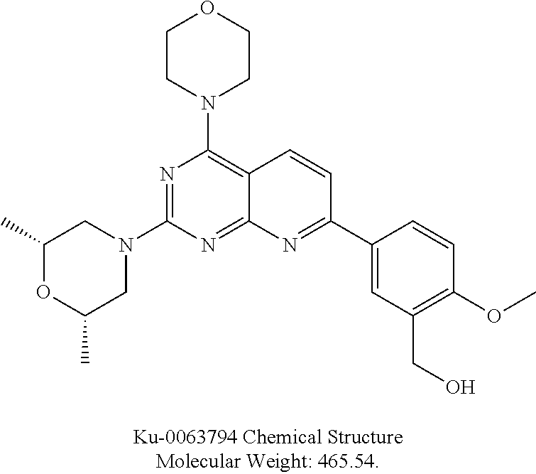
N1=C(N2CC(C)OC(C)C2)N=C2C(=C1N1CCOCC1)C=CC(C1=CC(CO)=C(OC)C=C1)=N2
